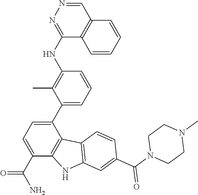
C1=CC=C(C2=CC=C(C(N)=O)C3=C2C2=C(N3)C=C(C(N3CCN(C)CC3)=O)C=C2)C(C)=C1NC1=NN=CC2=C1C=CC=C2
